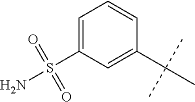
CC(C)(C)C1=CC(S(N)(=O)=O)=CC=C1
